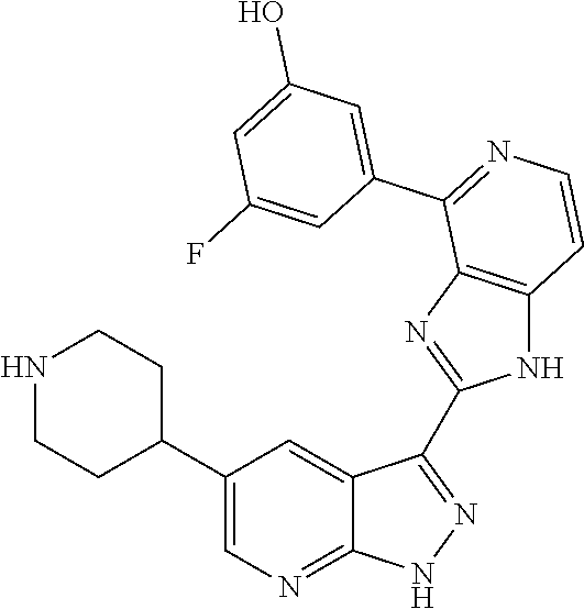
N1CCC(C2=CN=C3C(=C2)C(C2=NC4=C(N2)C=CN=C4C2=CC(O)=CC(F)=C2)=NN3)CC1
